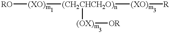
[RO][(XO)m][(CH2CHCH2O)n]([(XO)m][R])[(OX)m][OR]
